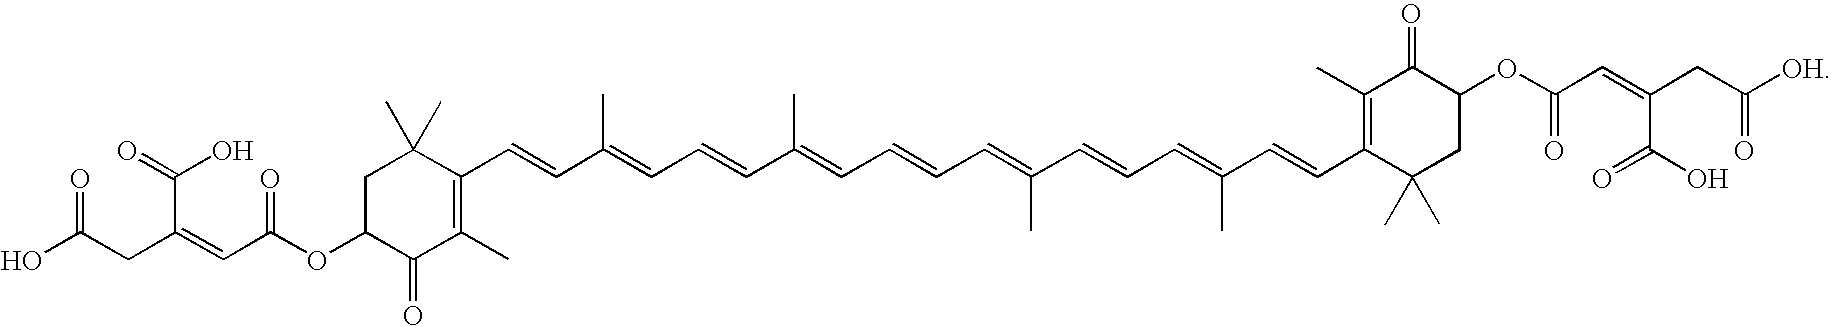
C1C(OC(C=C(CC(O)=O)C(=O)O)=O)C(=O)C(C)=C(C=CC(=CC=CC(=CC=CC=C(C=CC=C(C=CC2=C(C)C(=O)C(OC(C=C(CC([OH])=O)C(O)=O)=O)CC2(C)C)C)C)C)C)C1(C)C
